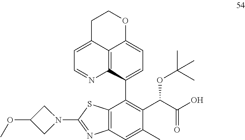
C12=C(C=C(C)C(C(C(O)=O)OC(C)(C)C)=C1C1=CC=C3C4=C1N=CC=C4CCO3)N=C(N1CC(OC)C1)S2
